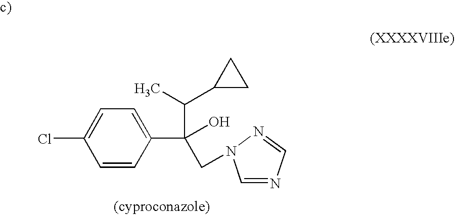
C1=CC(C(C(C)C2CC2)(CN2C=NC=N2)O)=CC=C1Cl
